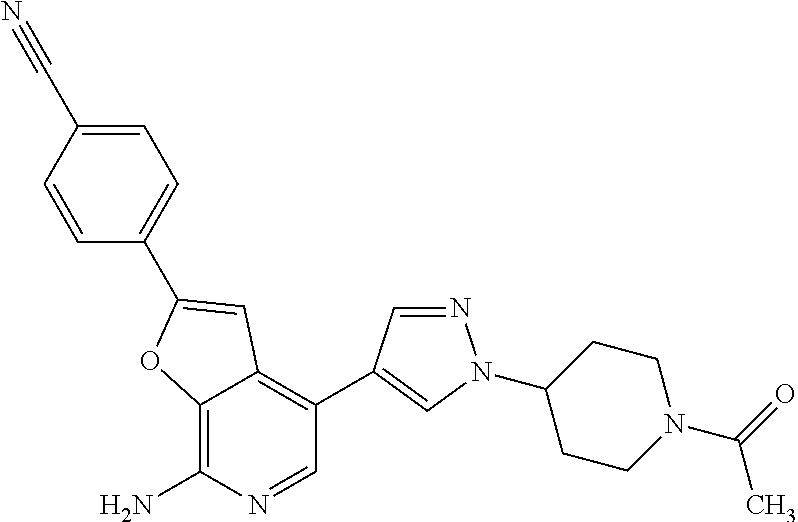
C12=C(N)N=CC(C3=CN(C4CCN(C(=O)C)CC4)N=C3)=C1C=C(C1=CC=C(C#N)C=C1)O2
